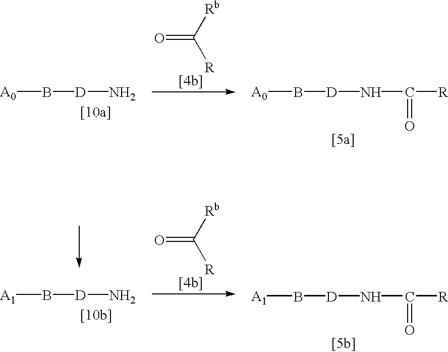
[A0]B[D]N.O=C([Rb])[R].[A0]B[D]NC(=O)[R].[A1]B[D]N.O=C([Rb])[R].[A1]B[D]NC(=O)[R]
